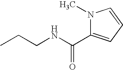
CCCNC(C1=CC=CN1C)=O
